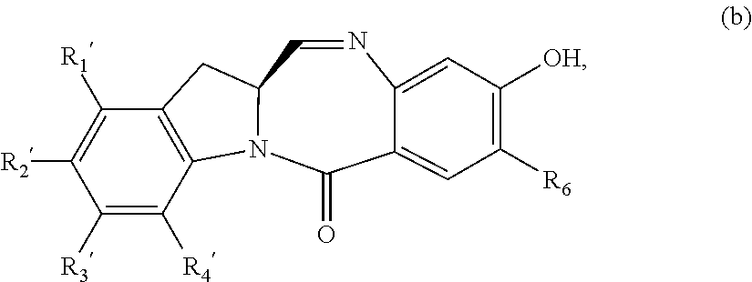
C1([R3])=C([R4])C2=C(C([R1])=C1[R2])CC1C=NC3=CC([OH])=C([R6])C=C3C(=O)N21
